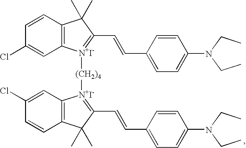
C1=CC(Cl)=CC2=C1C(C)(C)C(C=CC1=CC=C(N(CC)CC)C=C1)=[N+I-]2[(CH2)4][N+I-]1=C(C=CC2=CC=C(N(CC)CC)C=C2)C(C)(C)C2=C1C=C(Cl)C=C2
